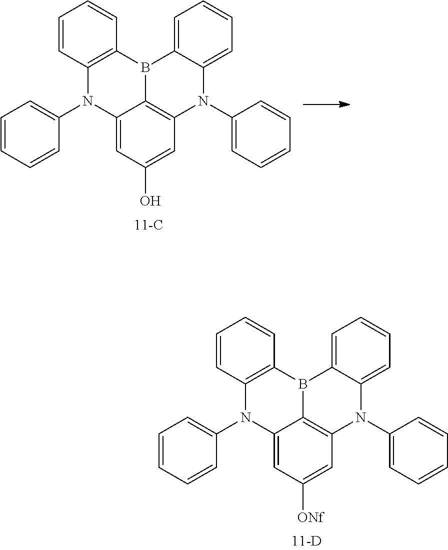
C1=CC=CC(N2C3=CC(O)=CC4=C3B(C3=C2C=CC=C3)C2=CC=CC=C2N4C2=CC=CC=C2)=C1.C1=CC=CC(N2C3=CC([ONf])=CC4=C3B(C3=C2C=CC=C3)C2=CC=CC=C2N4C2=CC=CC=C2)=C1
